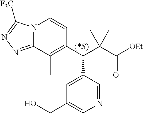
N12C(=NN=C1[F3C])C(C)=C(C(C(C([OEt])=O)(C)C)C1=CC(CO)=C(C)N=C1)C=C2
